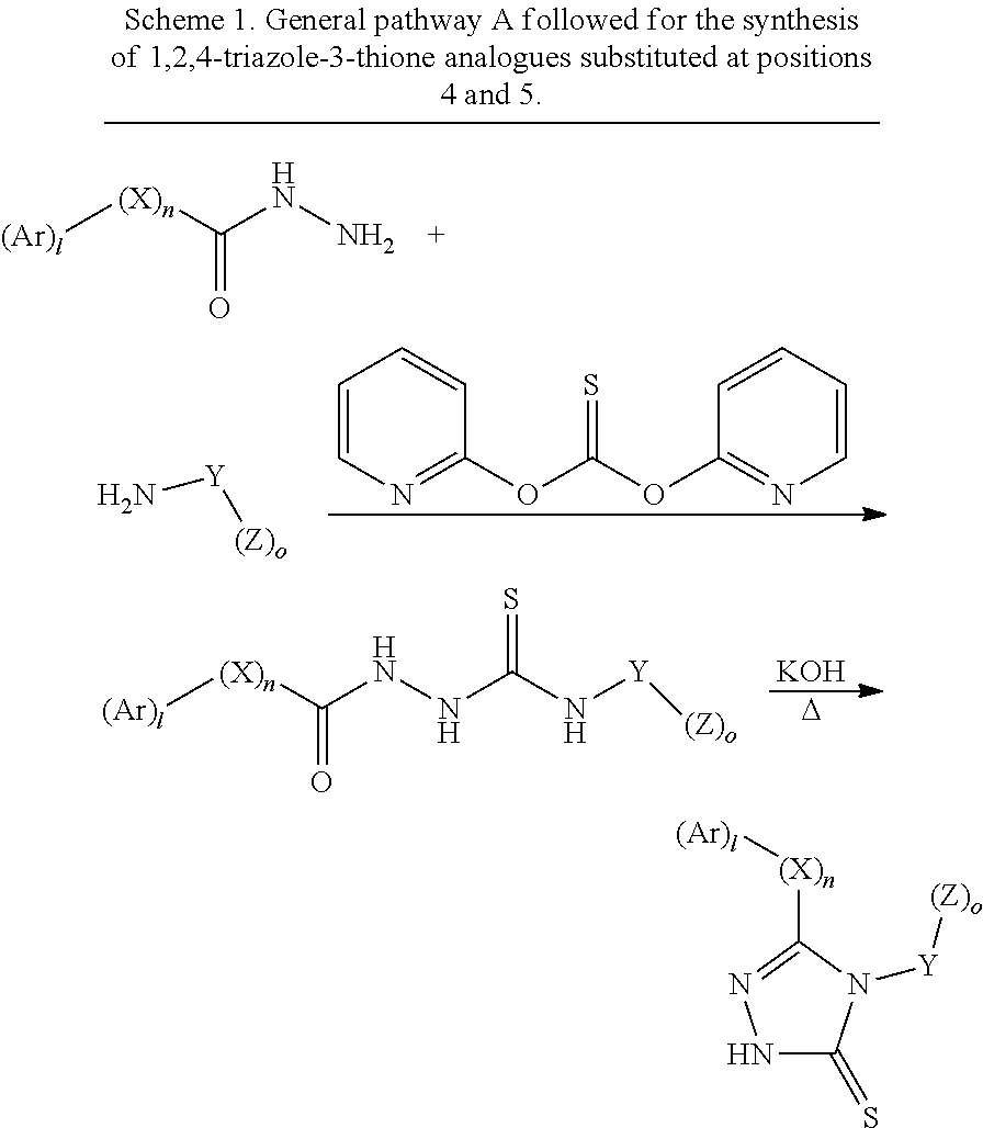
C1=CN=C(OC(OC2=NC=CC=C2)=S)C=C1.N[Y][(Z)o].[KOH].[D].[(Ar)l][(X)n]C(NNC(N[Y][(Z)o])=S)=O.[(Ar)l][(X)n]C(NN)=O.N1C(=S)N([Y][(Z)o])C([(X)n][(Ar)l])=N1
